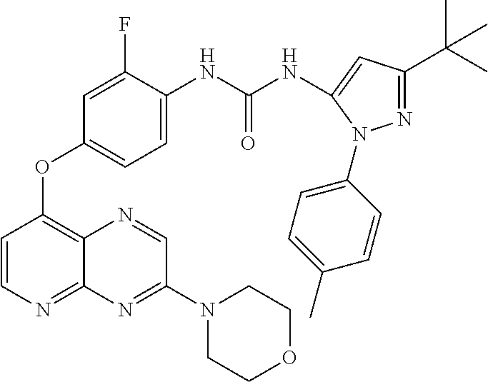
C1=CN=C2C(=C1OC1=CC=C(NC(NC3=CC(C(C)(C)C)=NN3C3=CC=C(C)C=C3)=O)C(F)=C1)N=CC(N1CCOCC1)=N2
